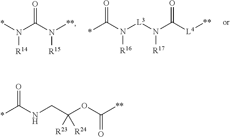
*N(C(N([**])[R15])=O)[R14].C(N([L3]N(C([L4][**])=O)[R17])[R16])(*)=O.C(NCC(OC([**])=O)([R23])[R24])(*)=O
